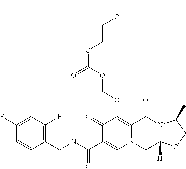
C1(CNC(=O)C2=CN3C(=C(OCOC(OCCOC)=O)C2=O)C(=O)N2C([H])(C3)OCC2C)=C(F)C=C(F)C=C1
